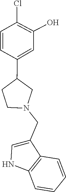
C1(CN2CC(C3=CC(O)=C(Cl)C=C3)CC2)=CNC2=C1C=CC=C2
